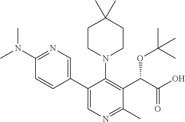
CN(C1=NC=C(C2=CN=C(C)C(C(C(O)=O)OC(C)(C)C)=C2N2CCC(C)(C)CC2)C=C1)C
